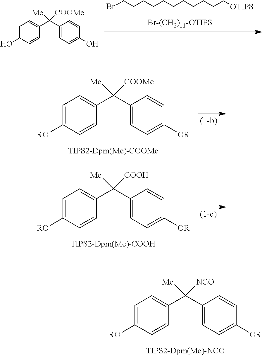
BrCCCCCCCCCCC[OTIPS].C1=C(O)C=CC(C(C2=CC=C(O)C=C2)([Me])[COOMe])=C1.C1=C([RO])C=CC(C(C2=CC=C([OR])C=C2)([Me])[COOMe])=C1.C1=C([RO])C=CC(C(C2=CC=C([OR])C=C2)([Me])[COOH])=C1.C1=C([RO])C=CC(C(C2=CC=C([OR])C=C2)([Me])[NCO])=C1
